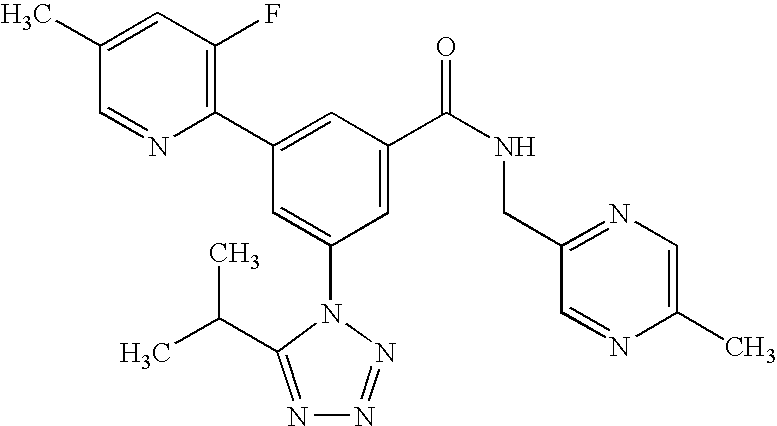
C1(C2=CC(C(NCC3=NC=C(C)N=C3)=O)=CC(N3C(C(C)C)=NN=N3)=C2)=C(F)C=C(C)C=N1
